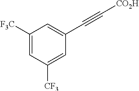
C1([F3C])=CC([CF3])=CC(C#C[CO2H])=C1
